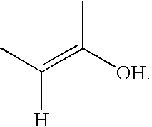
CC(=C([OH])C)[H]
